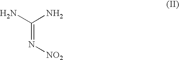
NC(N)=N[NO2]
